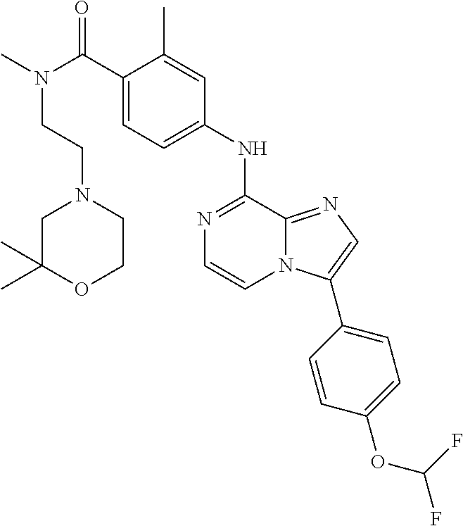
C1(C(=O)N(CCN2CC(C)(C)OCC2)C)=CC=C(NC2=NC=CN3C2=NC=C3C2=CC=C(OC(F)F)C=C2)C=C1C
